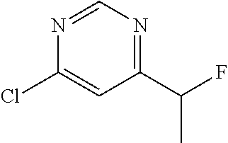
C1(C(F)C)=NC=NC(Cl)=C1
